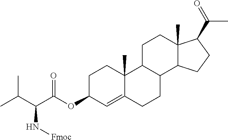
C1C(OC(C(C(C)C)N[Fmoc])=O)C=C2C(C)(C1)C1C(CC2)C2C(C)(CC1)C(C(=O)C)CC2
